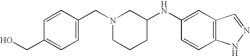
C1=CC(CN2CCCC(NC3=CC4=C(C=C3)NN=C4)C2)=CC=C1CO
